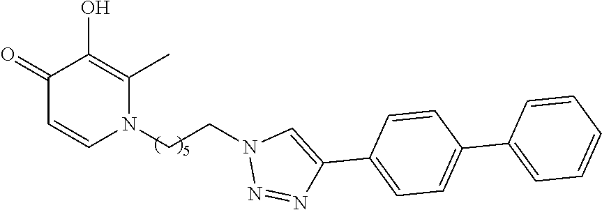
C1(=O)C=CN(CCN2N=NC(C3=CC=C(C4=CC=CC=C4)C=C3)=C2)C(C)=C1O
